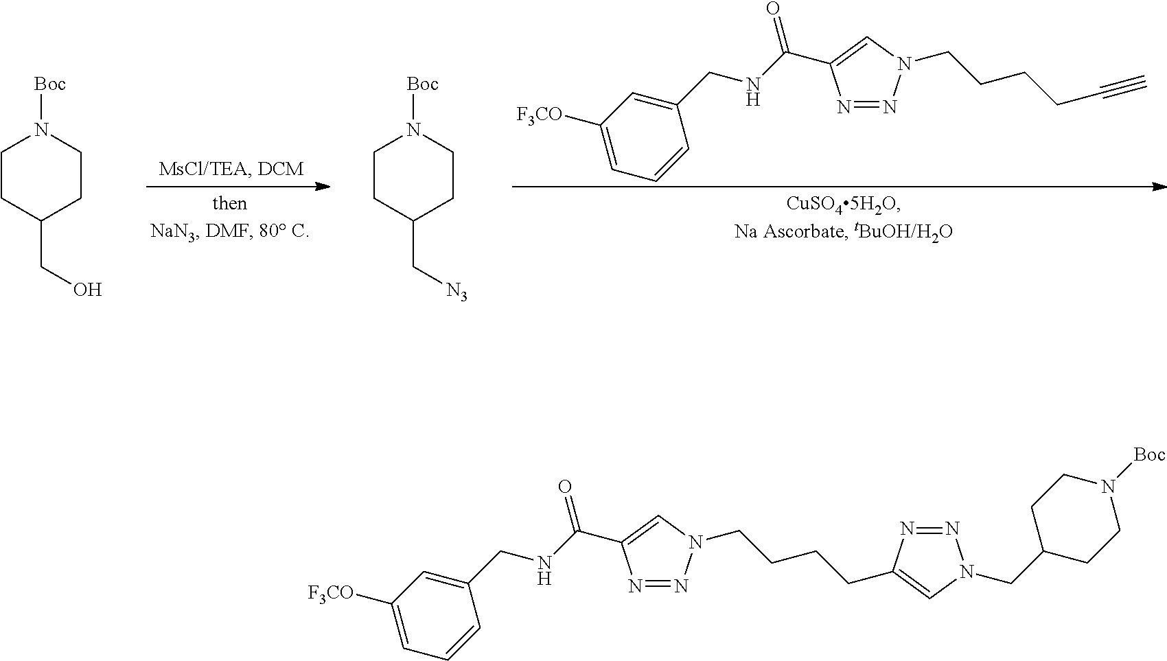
N1=NN(CCCCC#C)C=C1C(=O)NCC1=CC([F3CO])=CC=C1.C1CC(CO)CCN1[Boc].C1CC(C[N3])CCN1[Boc].N1=NN(CCCCC2=CN(CC3CCN([Boc])CC3)N=N2)C=C1C(=O)NCC1=CC([F3CO])=CC=C1
